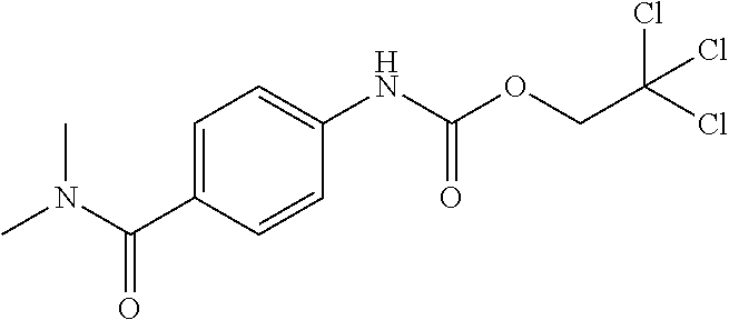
C1=C(C(N(C)C)=O)C=CC(NC(OCC(Cl)(Cl)Cl)=O)=C1
